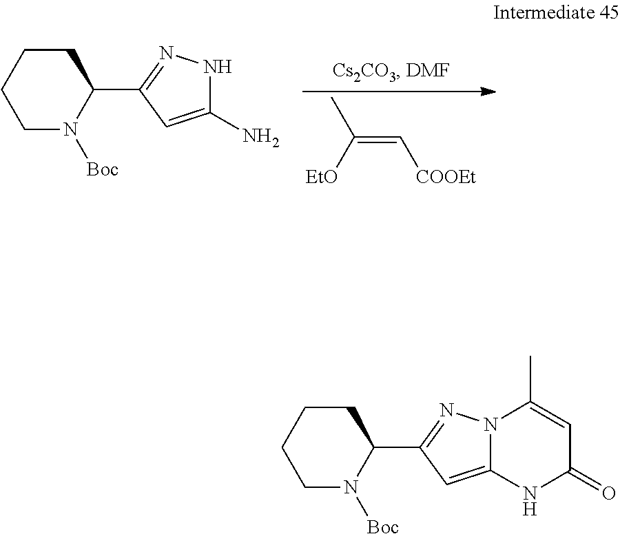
C1N([Boc])C(C2=NNC(N)=C2)CCC1.C(=C[COOEt])([EtO])C.C1N([Boc])C(C2=NN3C(=C2)NC(=O)C=C3C)CCC1
